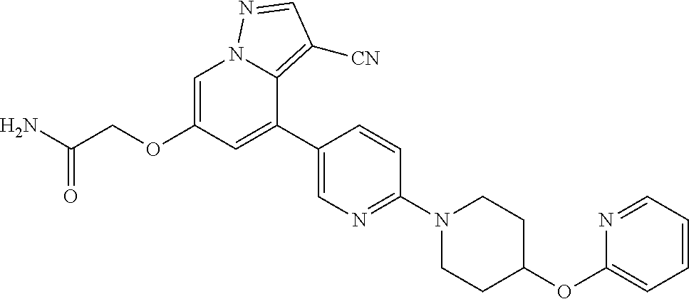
C1=C(OCC(N)=O)C=C(C2=CN=C(N3CCC(OC4=CC=CC=N4)CC3)C=C2)C2=C([CN])C=NN12
